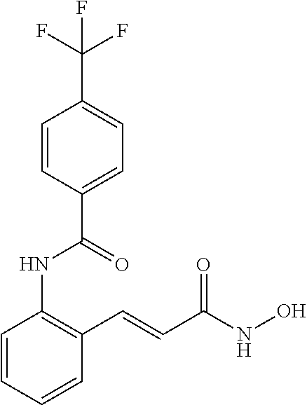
C1=CC(NC(=O)C2=CC=C(C(F)(F)F)C=C2)=C(C=CC(NO)=O)C=C1
